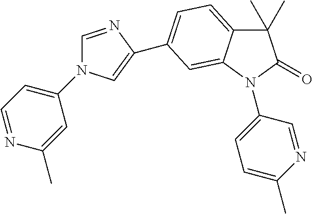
C1=NC(C2=CC=C3C(C)(C)C(=O)N(C4=CC=C(C)N=C4)C3=C2)=CN1C1=CC=NC(C)=C1
